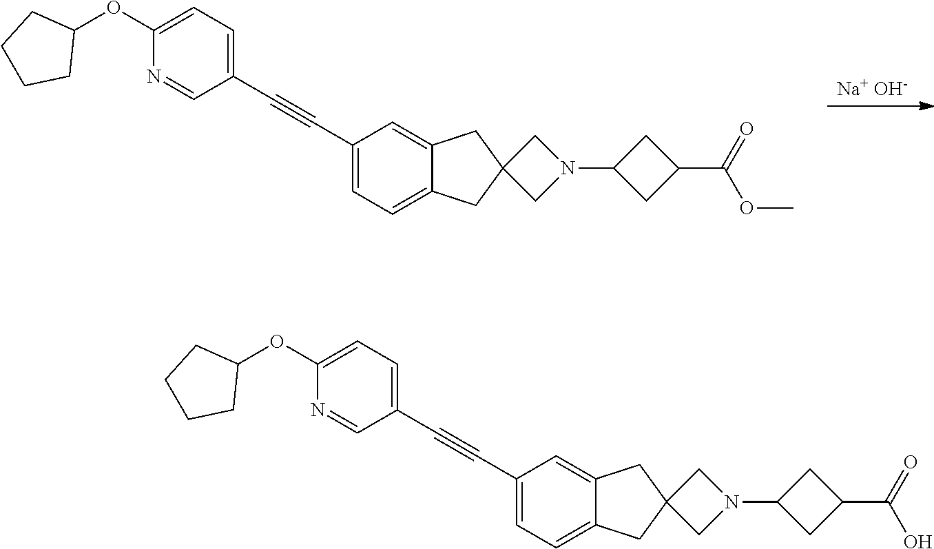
[Na+ OH-].C1(C#CC2=CC=C(OC3CCCC3)N=C2)=CC=C2C(=C1)CC1(C2)CN(C2CC(C(=O)OC)C2)C1.C1(C#CC2=CC=C(OC3CCCC3)N=C2)=CC=C2C(=C1)CC1(C2)CN(C2CC(C(=O)O)C2)C1
